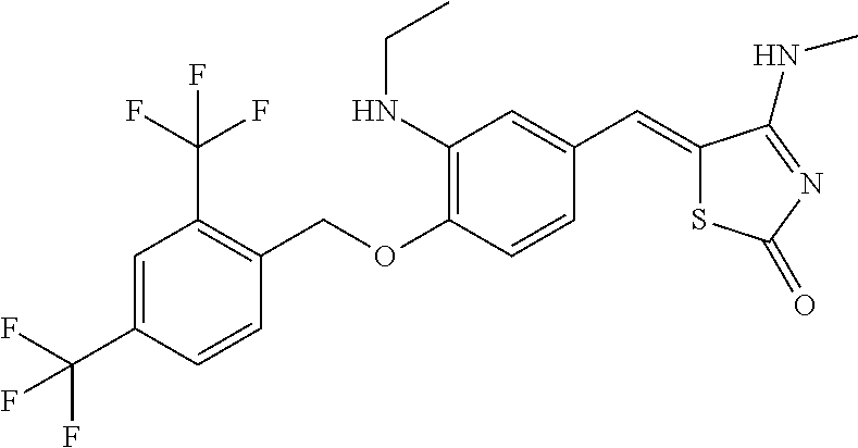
C1(C=C2SC(=O)N=C2NC)=CC(NCC)=C(OCC2=C(C(F)(F)F)C=C(C(F)(F)F)C=C2)C=C1
